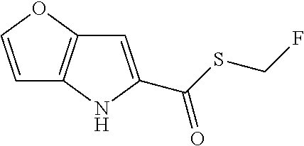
C1=C(C(SCF)=O)NC2=C1OC=C2
